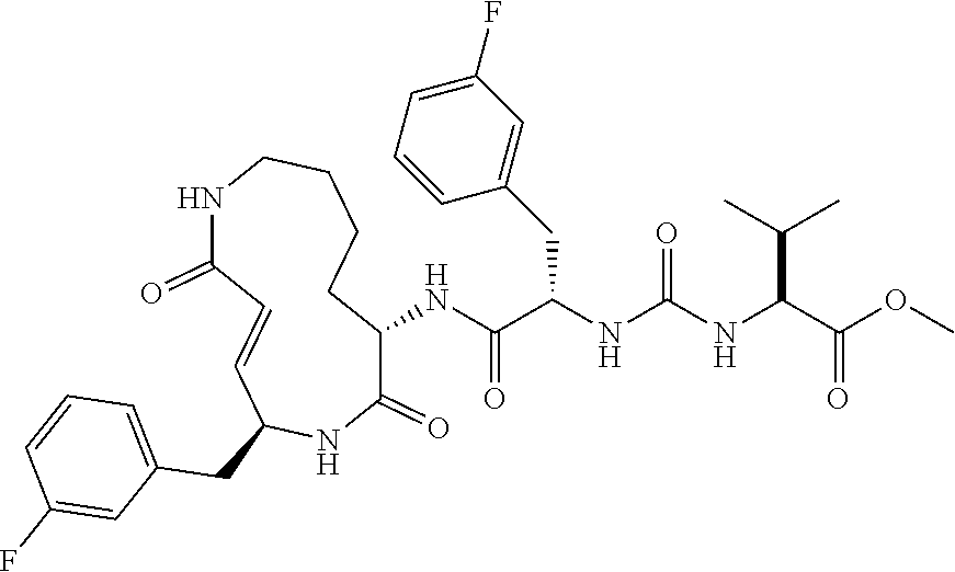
C1(NC(C(NC(NC(C(OC)=O)C(C)C)=O)CC2=CC(F)=CC=C2)=O)C(=O)NC(CC2=CC=CC(F)=C2)C=CC(=O)NCCCC1
